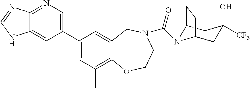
C12=NC=C(C3=CC(C)=C4C(=C3)CN(C(N3C5CC(O)([CF3])CC3CC5)=O)CCO4)C=C1NC=N2
